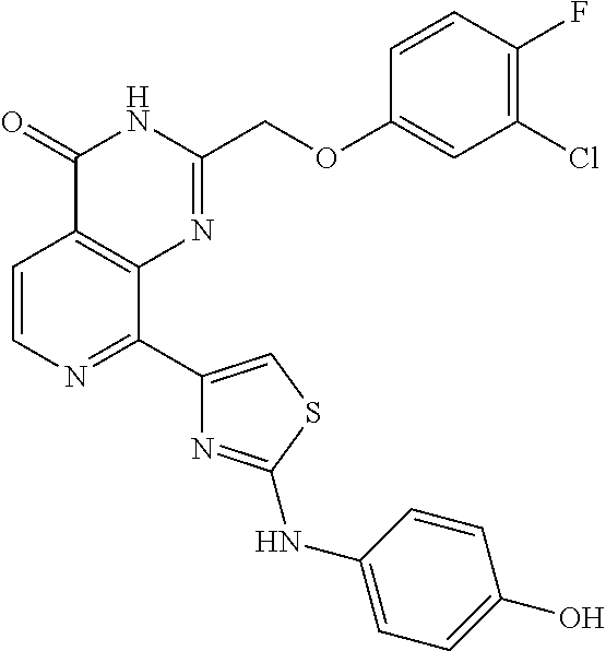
C1=CN=C(C2=CSC(NC3=CC=C(O)C=C3)=N2)C2=C1C(=O)NC(COC1=CC(Cl)=C(F)C=C1)=N2
